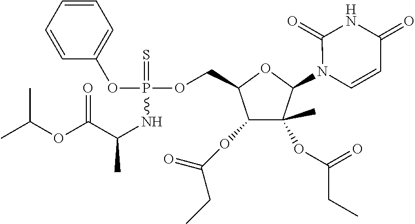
C1=CC=CC=C1OP(NC(C)C(OC(C)C)=O)(OCC1C(OC(CC)=O)C(C)(OC(CC)=O)C(N2C=CC(=O)NC2=O)O1)=S
